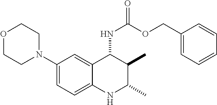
C1(N2CCOCC2)=CC=C2C(=C1)C(NC(=O)OCC1=CC=CC=C1)C(C)C(C)N2
